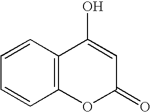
C12=C(C=CC=C1)C(O)=CC(=O)O2
